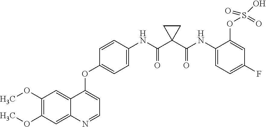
C1(OC)=C(OC)C=C2C(=C1)C(OC1=CC=C(NC(C3(C(NC4=CC=C(F)C=C4OS(=O)(O)=O)=O)CC3)=O)C=C1)=CC=N2
